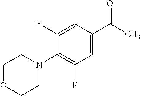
C(C1=CC(F)=C(N2CCOCC2)C(F)=C1)(C)=O
